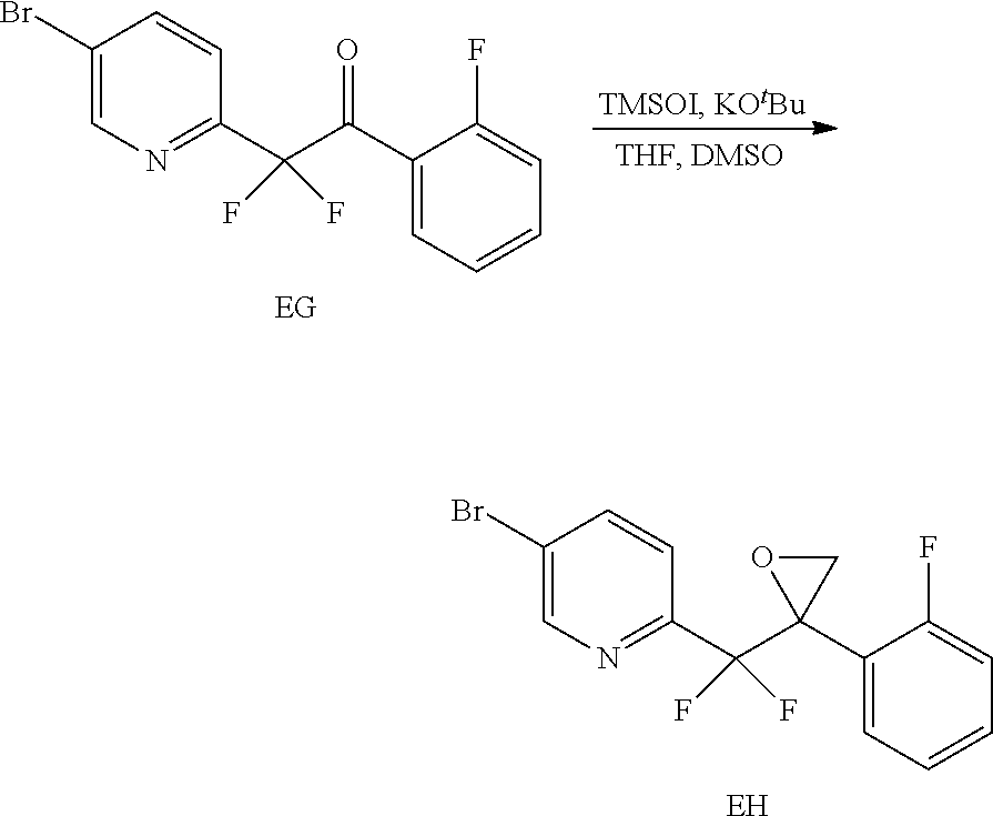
C1(Br)=CN=C(C(F)(C(C2=CC=CC=C2F)=O)F)C=C1.[EG].C1(Br)=CN=C(C(F)(C2(C3=CC=CC=C3F)CO2)F)C=C1.[EH]
